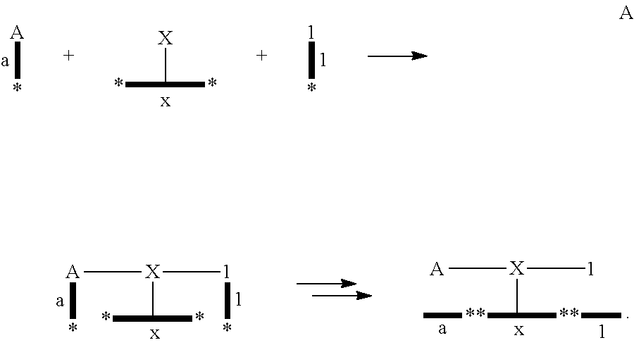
[X]C(*)*.[A]*.[1]*.[A](*)[X](C(*)*)[1]*.[A][X](C([**]C)[**]C)[1]
